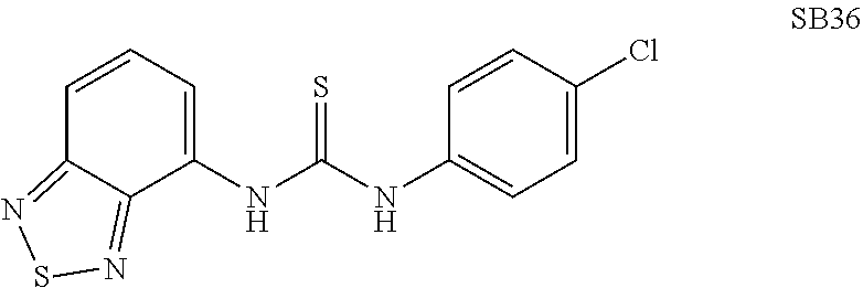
C1=C(Cl)C=CC(NC(NC2=CC=CC3=NSN=C23)=S)=C1
